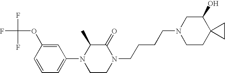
C1=C(OC(F)(F)F)C=CC=C1N1CCN(CCCCN2CCC3(C(O)C2)CC3)C(=O)C1C
